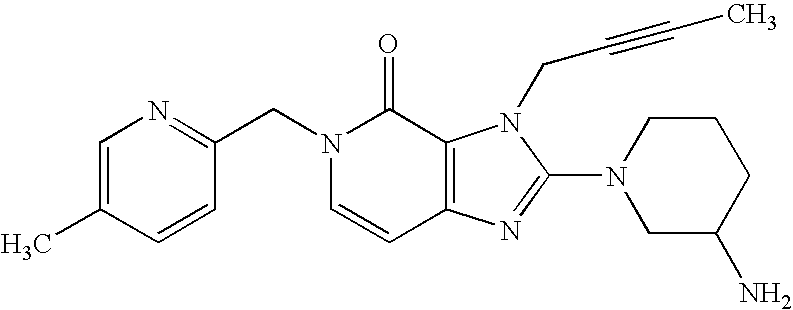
C1=CC(CN2C=CC3=C(C2=O)N(CC#CC)C(N2CC(N)CCC2)=N3)=NC=C1C
